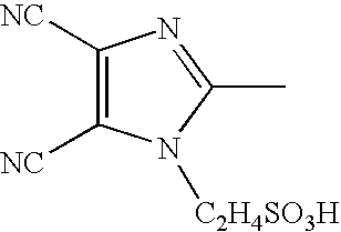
C1([NC])=C([NC])N([C2H4SO3H])C(C)=N1
